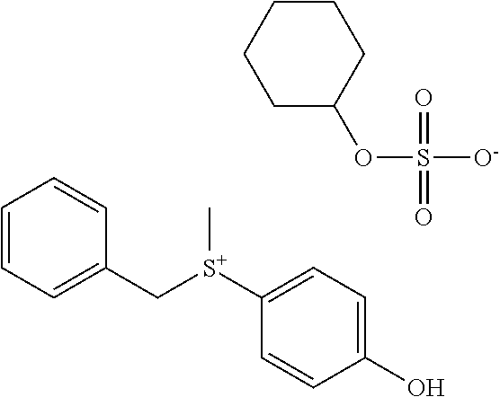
C1([S+](CC2=CC=CC=C2)C)=CC=C(O)C=C1.C1C(OS([O-])(=O)=O)CCCC1
